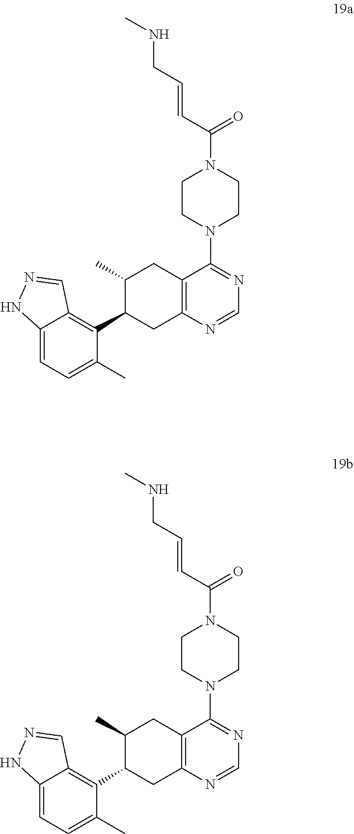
C1CN(C2=NC=NC3=C2CC(C)C(C2=C4C(=CC=C2C)NN=C4)C3)CCN1C(C=CCNC)=O.C1CN(C2=NC=NC3=C2CC(C)C(C2=C4C(=CC=C2C)NN=C4)C3)CCN1C(C=CCNC)=O
